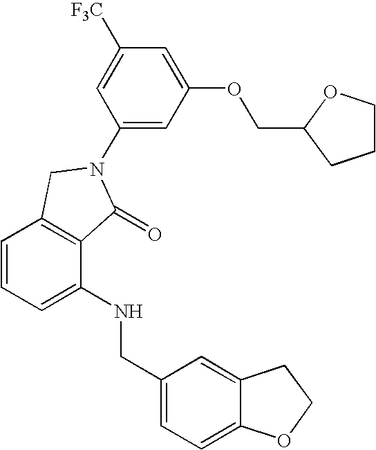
C1=CC=C(NCC2=CC=C3C(=C2)CCO3)C2=C1CN(C1=CC(OCC3CCCO3)=CC([F3C])=C1)C2=O
